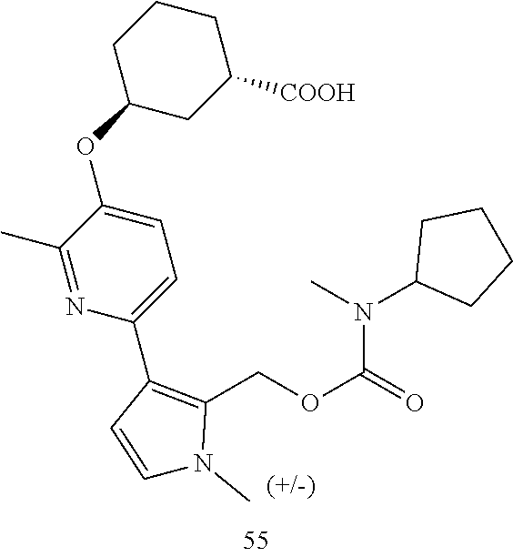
C1CCC(OC2=CC=C(C3=C(COC(=O)N(C4CCCC4)C)N(C)C=C3)N=C2C)CC1[COOH]
